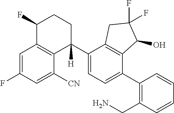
C1=C(F)C=C([CN])C2=C1C(F)CCC2(C1=CC=C(C2=C(CN)C=CC=C2)C2=C1CC(F)(F)C2O)[H]
